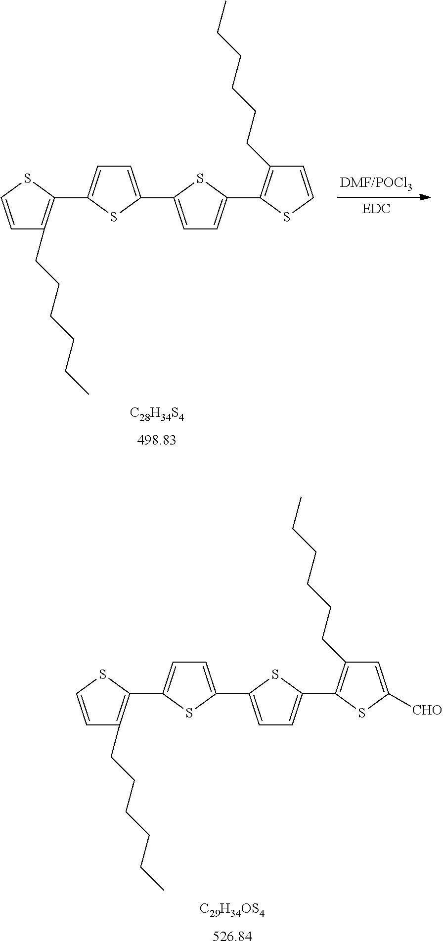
[C29H34OS4].[526.84].C1=CSC(C2=CC=C(C3=CC=C(C4=C(CCCCCC)C=C([CHO])S4)S3)S2)=C1CCCCCC.[C28H34S4].[498.83].C1=CSC(C2=CC=C(C3=CC=C(C4=C(CCCCCC)C=CS4)S3)S2)=C1CCCCCC
